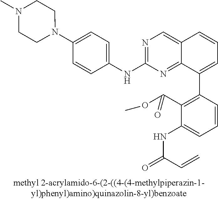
N1=C(NC2=CC=C(N3CCN(C)CC3)C=C2)N=C2C(=C1)C=CC=C2C1=C(C(OC)=O)C(NC(C=C)=O)=CC=C1
